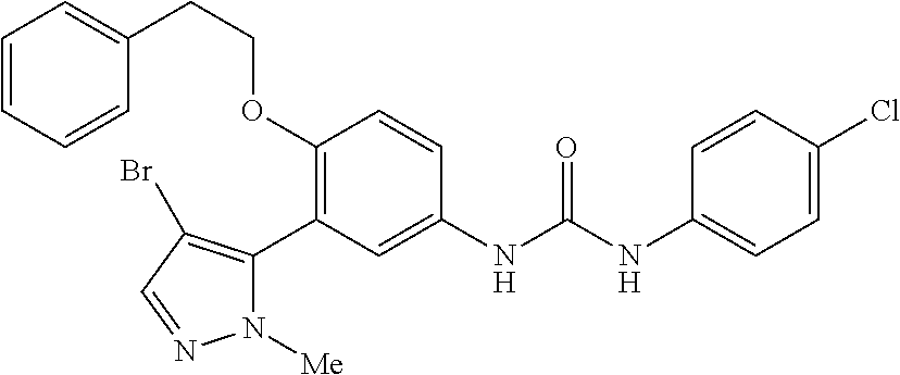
C1(OCCC2=CC=CC=C2)=C(C2=C(Br)C=NN2[Me])C=C(NC(NC2=CC=C(Cl)C=C2)=O)C=C1
